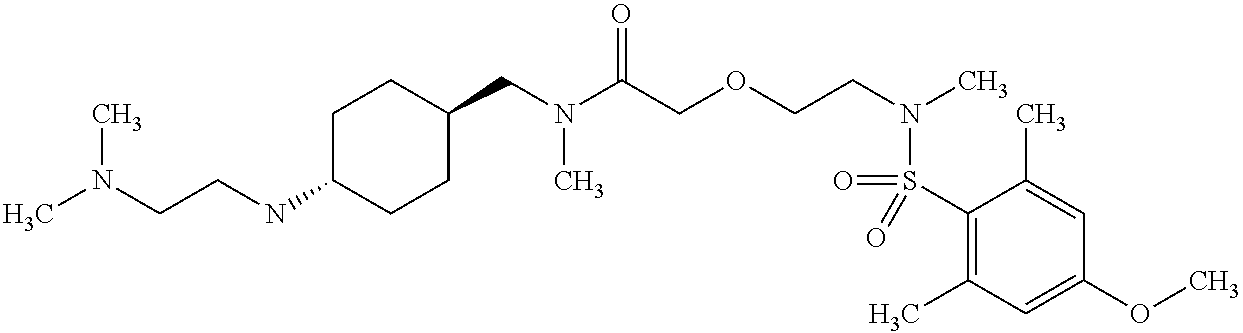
C1C(NCCN(C)C)CCC(CN(C(COCCN(C)S(=O)(C2=C(C)C=C(OC)C=C2C)=O)=O)C)C1
